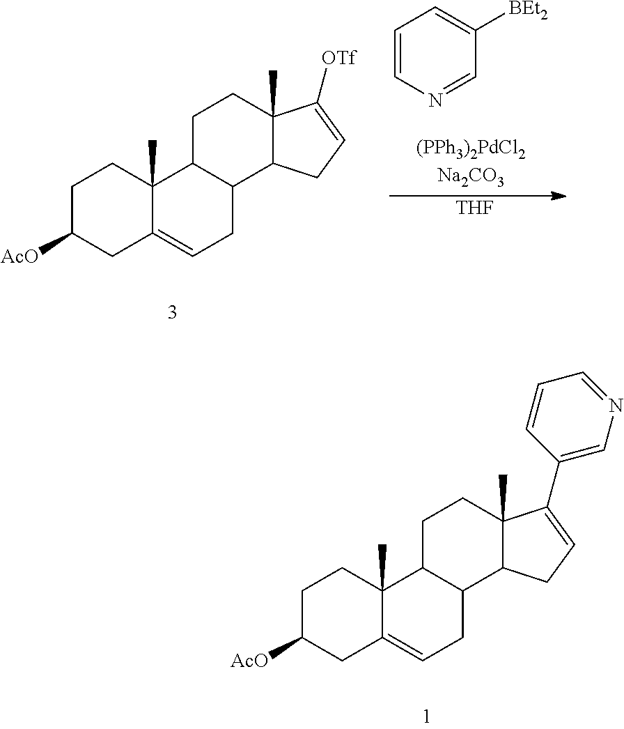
C1=CN=CC([BEt2])=C1.C1C([AcO])CC2=CCC3C(C2(C)C1)CCC1(C)C3CC=C1[OTf].[THF].C1C([AcO])CC2=CCC3C(C2(C)C1)CCC1(C)C3CC=C1C1=CN=CC=C1
